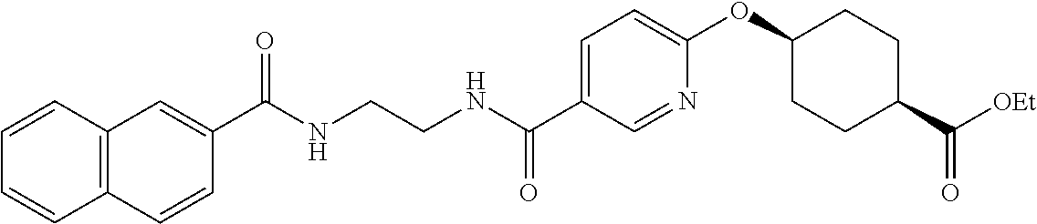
C1=C(C(NCCNC(C2=CC3=C(C=C2)C=CC=C3)=O)=O)C=NC(OC2CCC(C([OEt])=O)CC2)=C1
